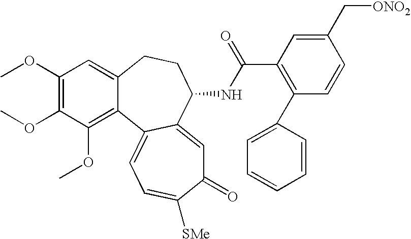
C1(OC)=C(OC)C(OC)=C2C(=C1)CCC(NC(C1=C(C3=CC=CC=C3)C=CC(C[ONO2])=C1)=O)C1=CC(=O)C([SMe])=CC=C21
